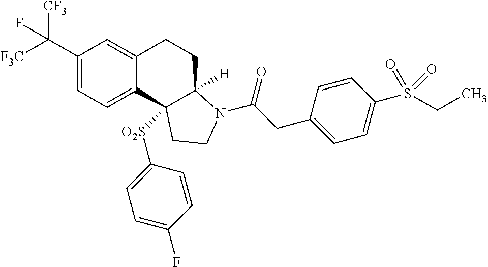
C(C1=CC=C2C(=C1)CCC1([H])C2([O2S]C2=CC=C(F)C=C2)CCN1C(=O)CC1=CC=C(S(CC)(=O)=O)C=C1)([F3C])([CF3])F
